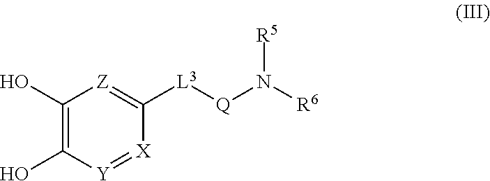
C1(O)=C(O)[Y]=[X]C([L3][Q]N([R6])[R5])=[Z]1
